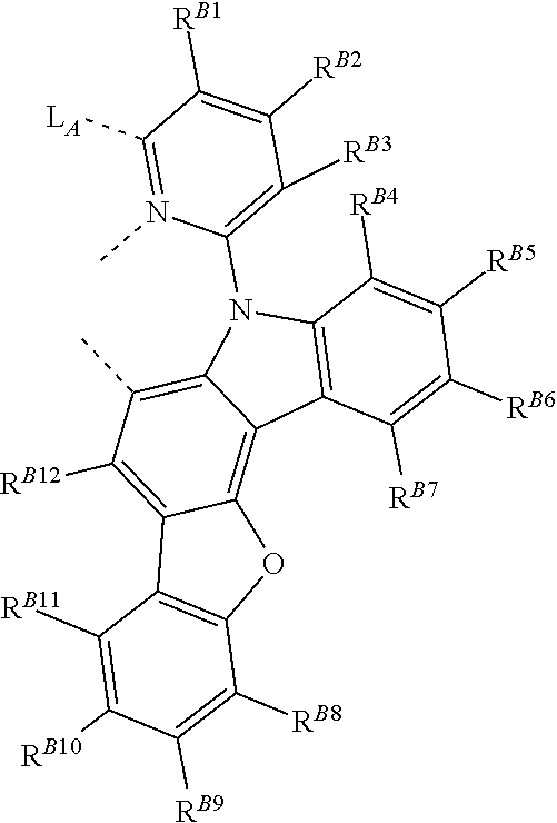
CC1=C2C(=C3C(=C1[RB12])C1=C(O3)C([RB8])=C([RB9])C([RB10])=C1[RB11])C1=C(C([RB4])=C([RB5])C([RB6])=C1[RB7])N2C1=C([RB3])C([RB2])=C([RB1])C([LA])=N1C
